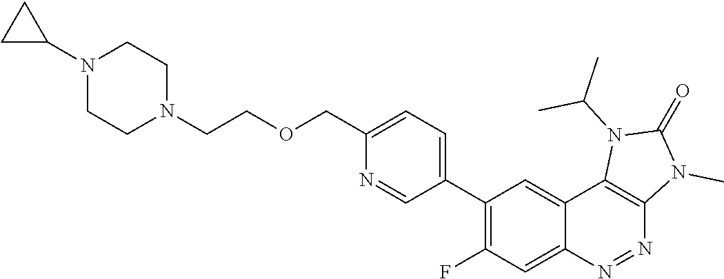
C1(C2=C(F)C=C3C(=C2)C2=C(N=N3)N(C)C(=O)N2C(C)C)=CC=C(COCCN2CCN(C3CC3)CC2)N=C1
